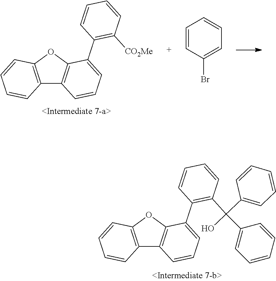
C12=C(OC3=C1C=CC=C3C1=C([CO2Me])C=CC=C1)C=CC=C2.C1=CC(Br)=CC=C1.C12=C(OC3=C1C=CC=C3C1=C(C(C3=CC=CC=C3)(O)C3=CC=CC=C3)C=CC=C1)C=CC=C2
